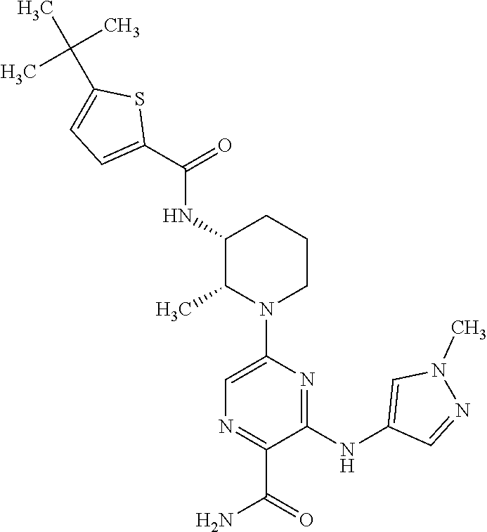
C1(C(=O)NC2C(C)N(C3=CN=C(C(=O)N)C(NC4=CN(C)N=C4)=N3)CCC2)=CC=C(C(C)(C)C)S1
